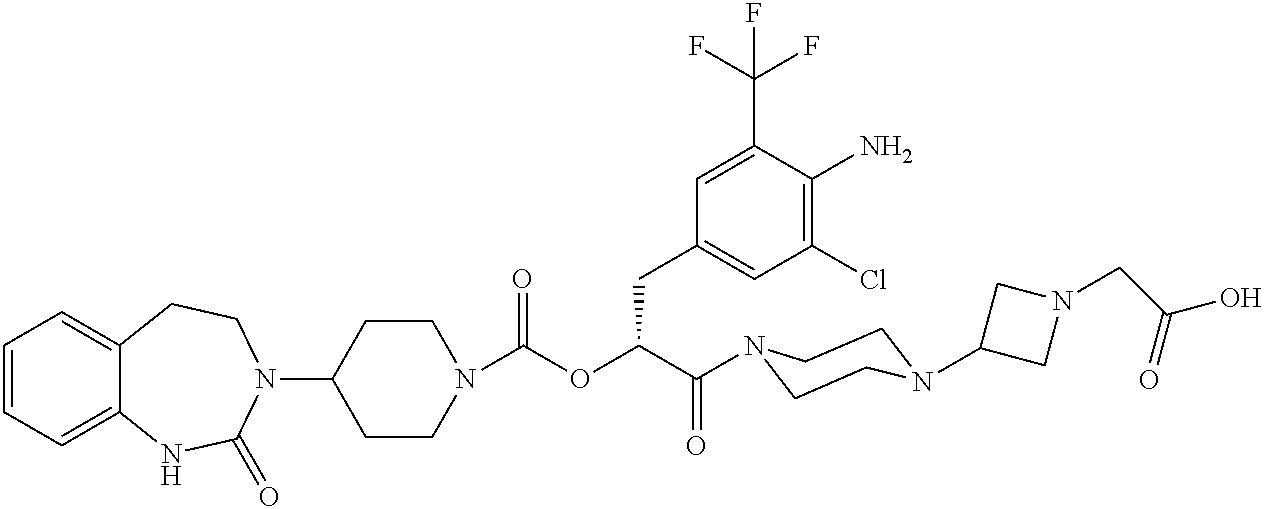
C1=CC=C2C(=C1)CCN(C1CCN(C(OC(C(=O)N3CCN(C4CN(CC(O)=O)C4)CC3)CC3=CC(Cl)=C(N)C(C(F)(F)F)=C3)=O)CC1)C(=O)N2
